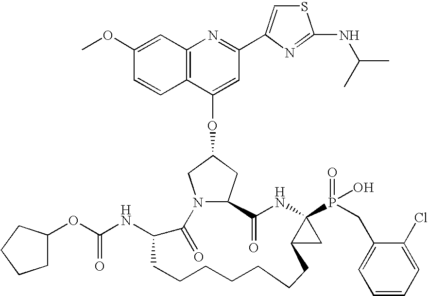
C12=C(C=C(OC)C=C1)N=C(C1=CSC(NC(C)C)=N1)C=C2OC1CN2C(C1)C(=O)NC1(P(=O)(O)CC3=CC=CC=C3Cl)C(C1)CCCCCCCC(NC(=O)OC1CCCC1)C2=O
